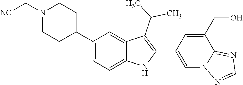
N1(C[NC])CCC(C2=CC=C3C(=C2)C(C(C)C)=C(C2=CN4C(=NC=N4)C(CO)=C2)N3)CC1
